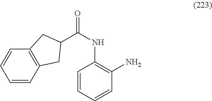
C(NC1=C(N)C=CC=C1)(=O)C1CC2=C(C=CC=C2)C1
